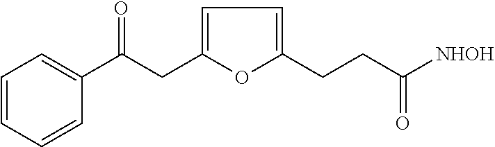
C1=CC=CC(C(CC2=CC=C(CCC([NHOH])=O)O2)=O)=C1
